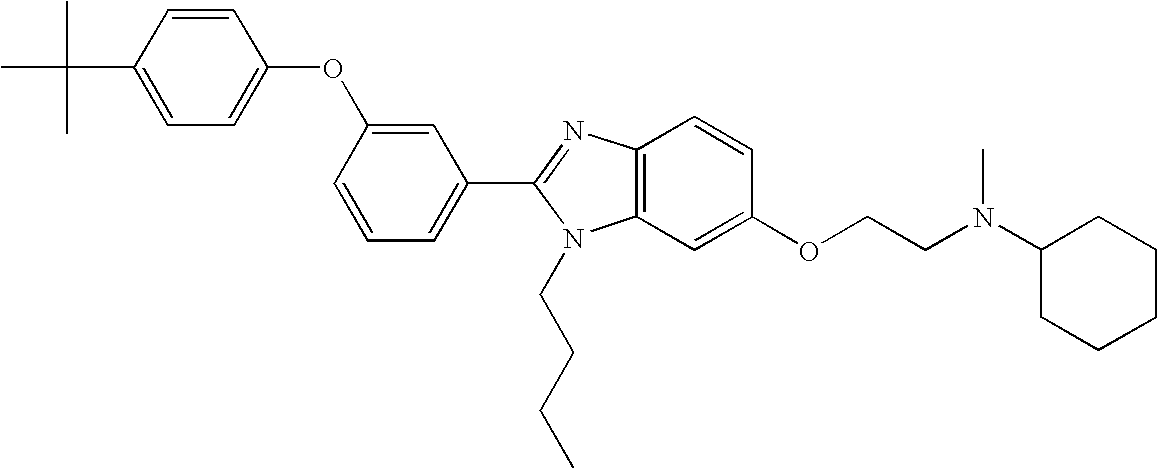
C1=CC(C(C)(C)C)=CC=C1OC1=CC(C2=NC3=C(N2CCCC)C=C(OCCN(C2CCCCC2)C)C=C3)=CC=C1
